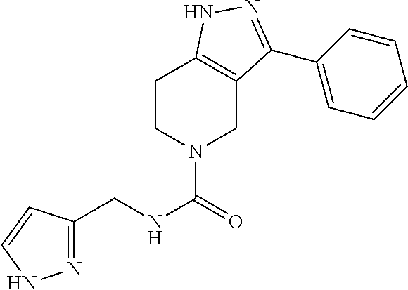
N1=C(CNC(=O)N2CCC3=C(C2)C(C2=CC=CC=C2)=NN3)C=CN1
